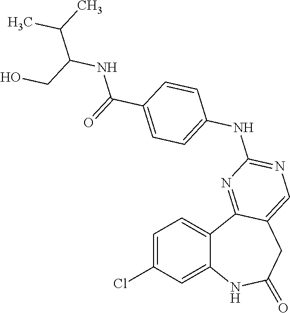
C1=C(Cl)C=C2C(=C1)C1=NC(NC3=CC=C(C(=O)NC(C(C)C)CO)C=C3)=NC=C1CC(=O)N2
